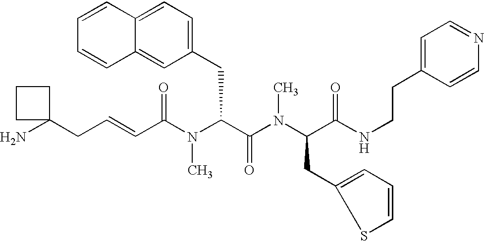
NC1(CC=CC(N(C(C(=O)N(C)C(CC2=CC=CS2)C(=O)NCCC2=CC=NC=C2)CC2=CC=C3C(=C2)C=CC=C3)C)=O)CCC1
